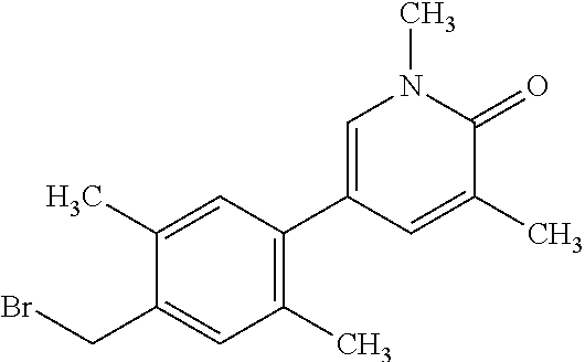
C1(CBr)=CC(C)=C(C2=CN(C)C(=O)C(C)=C2)C=C1C
